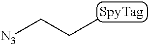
[N3]CCC
